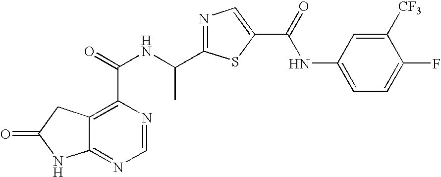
C12=NC=NC(C(=O)NC(C3=NC=C(C(=O)NC4=CC=C(F)C([CF3])=C4)S3)C)=C1CC(=O)N2
